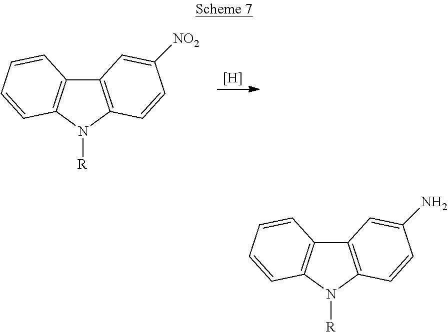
[H].C12=C(C=CC([NO2])=C1)N([R])C1=C2C=CC=C1.C12=C(N([R])C3=C1C=CC=C3)C=CC(N)=C2
